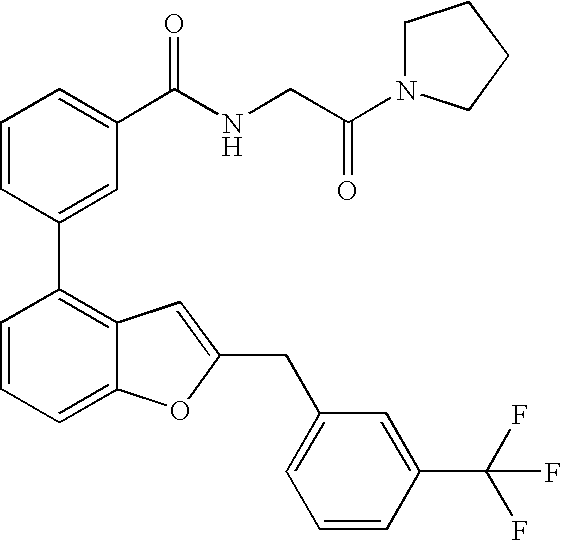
C1=CC(C2=C3C(=CC=C2)OC(CC2=CC=CC(C(F)(F)F)=C2)=C3)=CC(C(NCC(N2CCCC2)=O)=O)=C1
